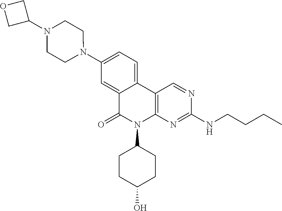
C12=CC(N3CCN(C4COC4)CC3)=CC=C1C1=C(N(C3CCC(O)CC3)C2=O)N=C(NCCCC)N=C1
